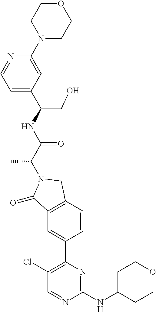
C1(=O)C2=C(CN1C(C(=O)NC(C1=CC=NC(N3CCOCC3)=C1)CO)C)C=CC(C1=C(Cl)C=NC(NC3CCOCC3)=N1)=C2
